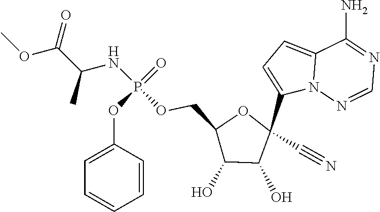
C1(O)C(O)C(C#N)(C2=CC=C3N2N=CN=C3N)OC1COP(=O)(OC1=CC=CC=C1)NC(C)C(=O)OC
